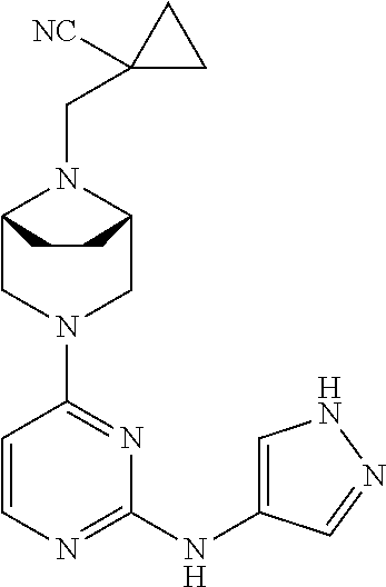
C12CN(C3=NC(NC4=CNN=C4)=NC=C3)CC(N1CC1([NC])CC1)CC2
